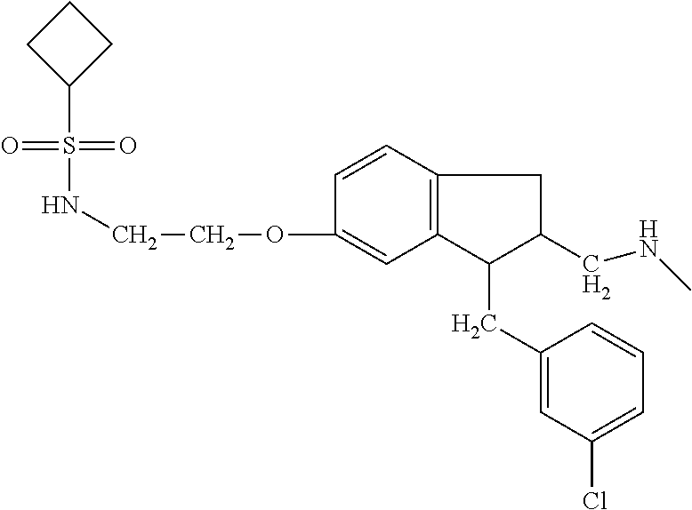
S(=O)(NCCOC1=CC2=C(C=C1)CC(CNC)C2CC1=CC(Cl)=CC=C1)(=O)C1CCC1
